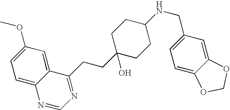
C1(OC)=CC=C2C(=C1)C(CCC1(O)CCC(NCC3=CC=C4C(=C3)OCO4)CC1)=NC=N2
